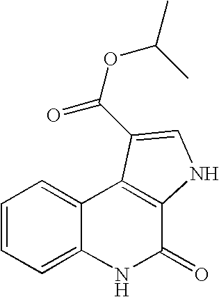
C1=CC=C2C(=C1)C1=C(C(=O)N2)NC=C1C(OC(C)C)=O
